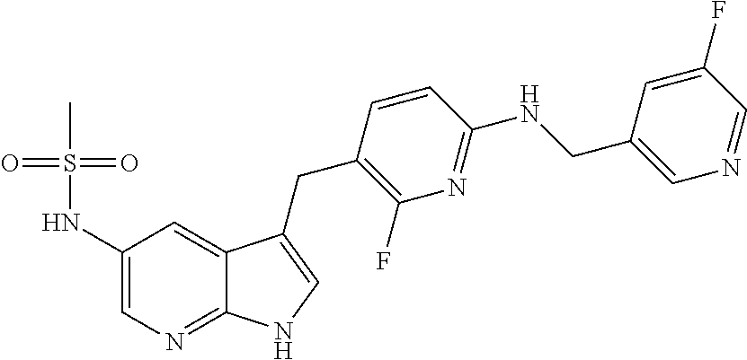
C1(NS(=O)(=O)C)=CN=C2C(=C1)C(CC1=C(F)N=C(NCC3=CN=CC(F)=C3)C=C1)=CN2
